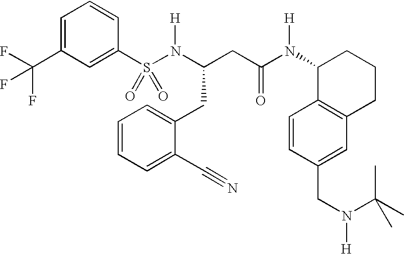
S(N(C(CC(N(C1C2=C(CCC1)C=C(CN(C(C)(C)C)[H])C=C2)[H])=O)CC1=CC=CC=C1C#N)[H])(=O)(=O)C1=CC(C(F)(F)F)=CC=C1
